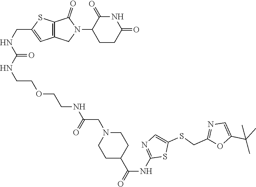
C1CC(=O)NC(=O)C1N1C(=O)C2=C(C1)C=C(CNC(NCCOCCNC(CN1CCC(C(NC3=NC=C(SCC4=NC=C(C(C)(C)C)O4)S3)=O)CC1)=O)=O)S2
